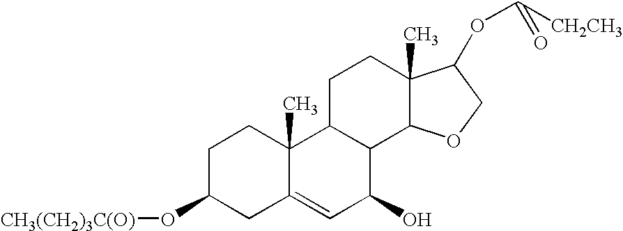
C1C(O[CH3(CH2)3C(O)])CC2=CC(O)C3C(C2(C)C1)CCC1(C)C3OCC1OC([CH2CH3])=O
